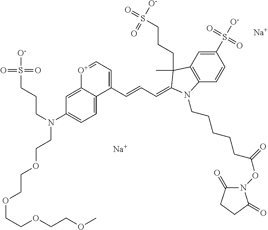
[Na].[Na].C1(S([O-])(=O)=O)=CC2=C(C=C1)N(CCCCCC(ON1C(=O)CCC1=O)=O)C(=CC=CC1=CC=[O+]C3=CC(N(CCCS([O-])(=O)=O)CCOCCOCCOCCOC)=CC=C13)C2(C)CCCS(=O)([O-])=O
